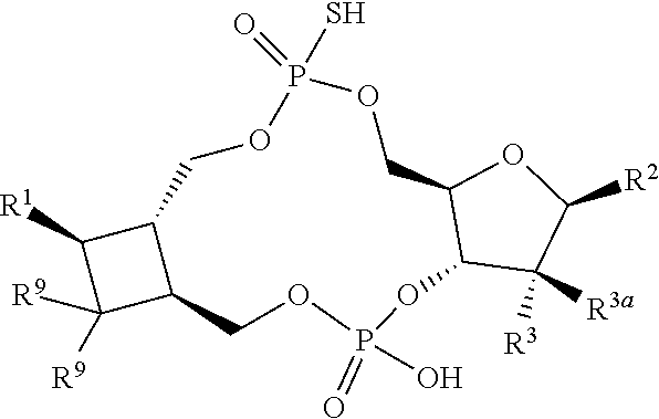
C1C2C([R1])C([R9])([R9])C2COP(=O)(O)OC2C(COP(S)(=O)O1)OC([R2])C2([R3])[R3a]
